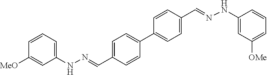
C1(NN=CC2=CC=C(C3=CC=C(C=NNC4=CC([OMe])=CC=C4)C=C3)C=C2)=CC=CC([MeO])=C1
